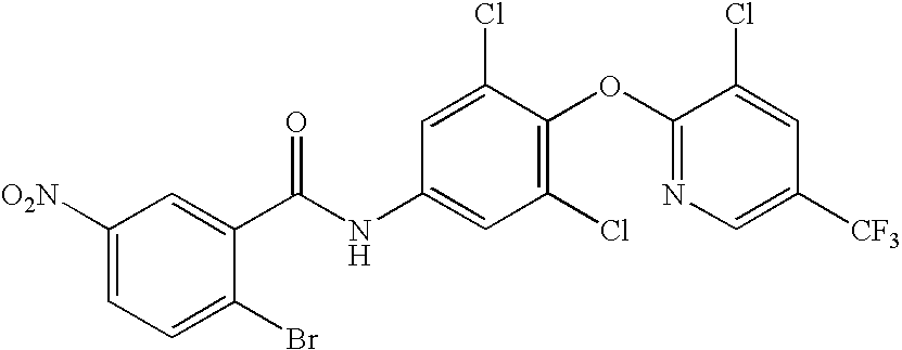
C1([O2N])=CC=C(Br)C(C(NC2=CC(Cl)=C(OC3=NC=C([CF3])C=C3Cl)C(Cl)=C2)=O)=C1
